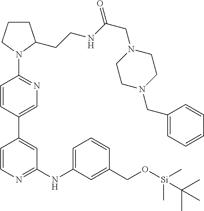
C1CCN(C2=NC=C(C3=CC(NC4=CC=CC(CO[Si](C)(C)C(C)(C)C)=C4)=NC=C3)C=C2)C1CCNC(CN1CCN(CC2=CC=CC=C2)CC1)=O
